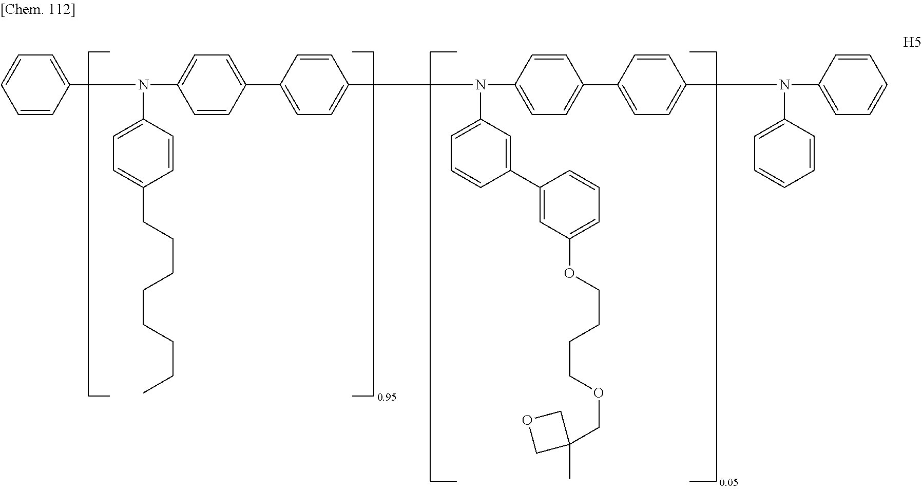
C1=CC(N(C2=CC=C(C3=CC=C(N(C4=CC=C(C5=CC=C(N(C6=CC=CC=C6)C6=CC=CC=C6)C=C5)C=C4)C4=CC=CC(C5=CC(OCCCCOCC6(C)COC6)=CC=C5)=C4)C=C3)C=C2)C2=CC=C(CCCCCCCC)C=C2)=CC=C1
